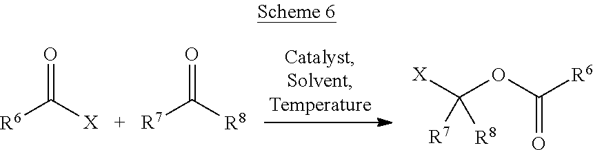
C(OC([R6])=O)([X])([R7])[R8].[R6]C([X])=O.[R7]C([R8])=O
